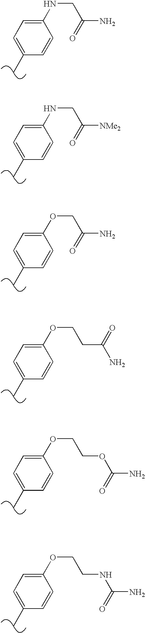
CC1=CC=C(NCC(N)=O)C=C1.CC1=CC=C(NCC([NMe2])=O)C=C1.CC1=CC=C(OCC(N)=O)C=C1.CC1=CC=C(OCCC(N)=O)C=C1.CC1=CC=C(OCCOC(N)=O)C=C1.CC1=CC=C(OCCNC(N)=O)C=C1
